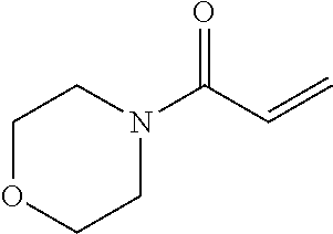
C1N(C(C=C)=O)CCOC1
